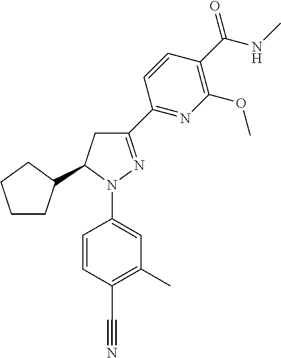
C1CC(C2CC(C3=NC(OC)=C(C(=O)NC)C=C3)=NN2C2=CC(C)=C(C#N)C=C2)CC1
